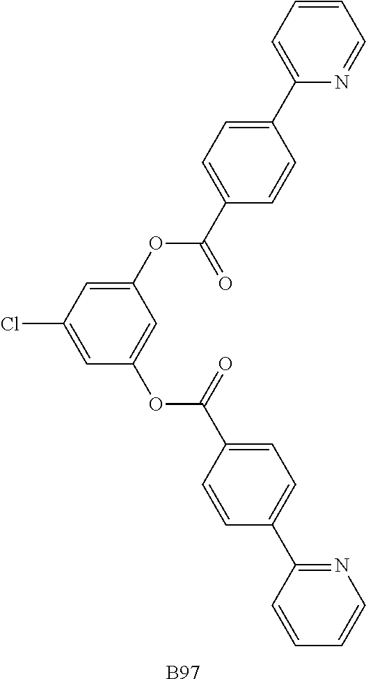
C1(OC(C2=CC=C(C3=CC=CC=N3)C=C2)=O)=CC(Cl)=CC(OC(=O)C2=CC=C(C3=NC=CC=C3)C=C2)=C1.[B97]
